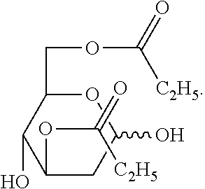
O1C(COC([C2H5])=O)C(O)C(OC(=O)[C2H5])CC1O
